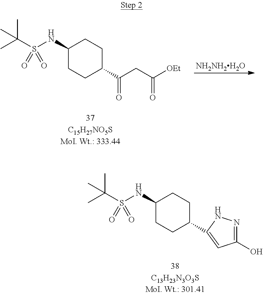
C1(NS(C(C)(C)C)(=O)=O)CCC(C(CC([OEt])=O)=O)CC1.[NH2NH2H2O].C1(NS(C(C)(C)C)(=O)=O)CCC(C2=CC(O)=NN2)CC1
